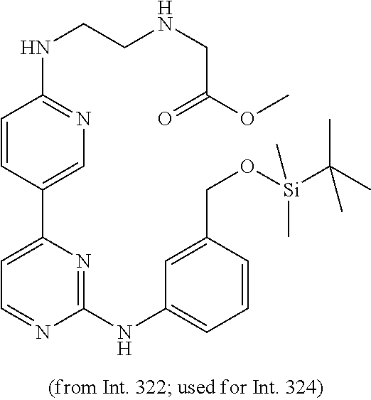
C1=CC(C2=CC=NC(NC3=CC=CC(CO[Si](C(C)(C)C)(C)C)=C3)=N2)=CN=C1NCCNCC(OC)=O
